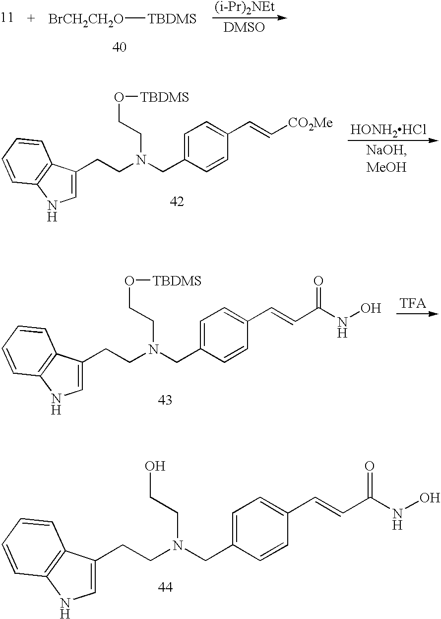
[BrCH2CH2O][TBDMS].C1=C(CCN(CC2=CC=C(C=C[CO2Me])C=C2)CCO[TBDMS])C2=C(N1)C=CC=C2.[HONH2HCl].C1=C(CCN(CC2=CC=C(C=CC(NO)=O)C=C2)CCO[TBDMS])C2=C(N1)C=CC=C2.[TFA].C1=C(CCN(CC2=CC=C(C=CC(NO)=O)C=C2)CCO)C2=C(N1)C=CC=C2
